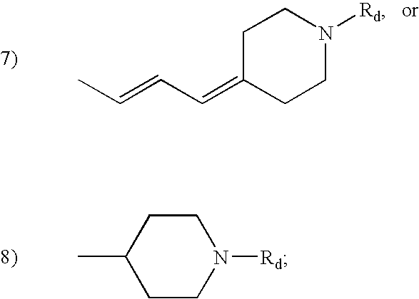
CC=CC=C1CCN([Rd])CC1.CC1CCN([Rd])CC1
